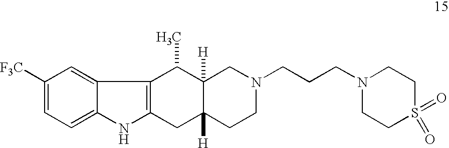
C1=C2C(=CC=C1[F3C])NC1=C2C(C)C2([H])C([H])(C1)CCN(CCCN1CCS(=O)(=O)CC1)C2
